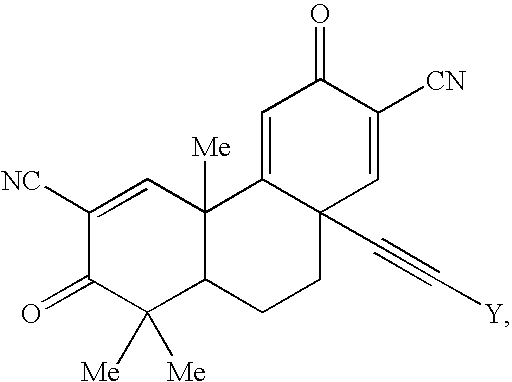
C1([NC])=CC2([Me])C(C([Me])([Me])C1=O)CCC1(C#C[Y])C2=CC(=O)C([CN])=C1
